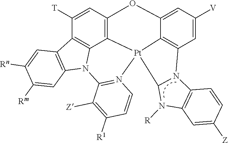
C1([T])=CC2=C3C4=C1C1=C(N4C4=N(C=CC([R1])=C4[Z])[Pt]34C3=C(C=C([V])C=C3O2)N2C3=C(N([R])C24)C=C([Z])C=C3)C=C([Rm])C([Rn])=C1
